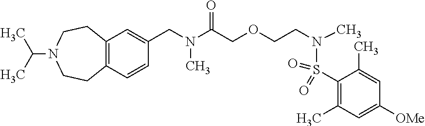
C12=C(C=CC(CN(C(COCCN(S(C3=C(C)C=C([OMe])C=C3C)(=O)=O)C)=O)C)=C1)CCN(C(C)C)CC2
